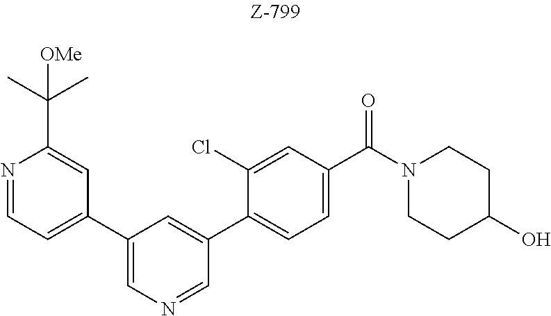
C1(C2=CN=CC(C3=CC=C(C(N4CCC(O)CC4)=O)C=C3Cl)=C2)=CC=NC(C(C)(C)[OMe])=C1
